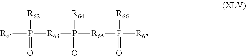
[R61]P([R62])(=O)[R63]P([R65]P([R66])(=O)[R67])([R64])=O
